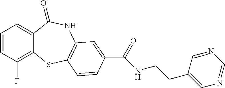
C1=CC(F)=C2C(=C1)C(=O)NC1=C(S2)C=CC(C(=O)NCCC2=CN=CN=C2)=C1
